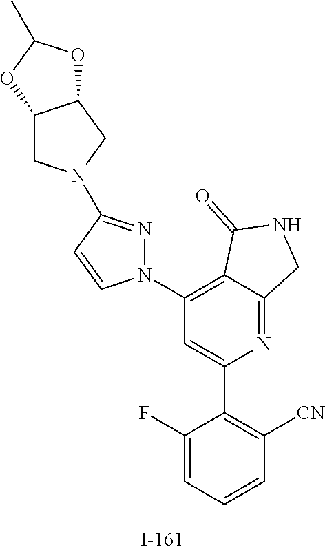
N1=C2C(=C(N3N=C(N4CC5C(C4)OC(C)O5)C=C3)C=C1C1=C([CN])C=CC=C1F)C(=O)NC2
